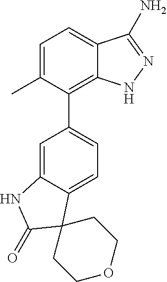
C1=C(C)C(C2=CC=C3C(=C2)NC(=O)C32CCOCC2)=C2C(=C1)C(N)=NN2
